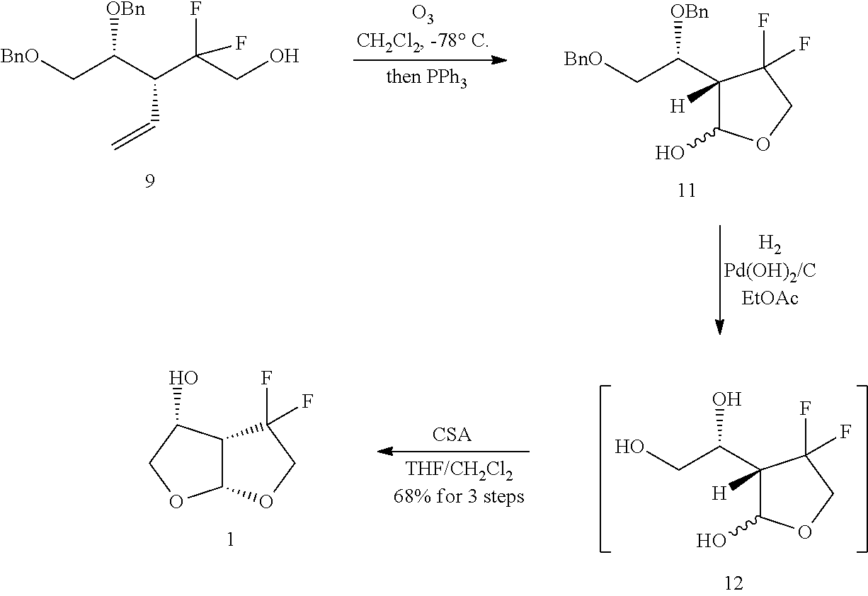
[BnO]CC(C(C(CO)(F)F)C=C)[OBn].[BnO]CC([OBn])C1([H])C(O)OCC1(F)F.OCC(O)C1([H])C(O)OCC1(F)F.C12C(OCC1(F)F)OCC2O
